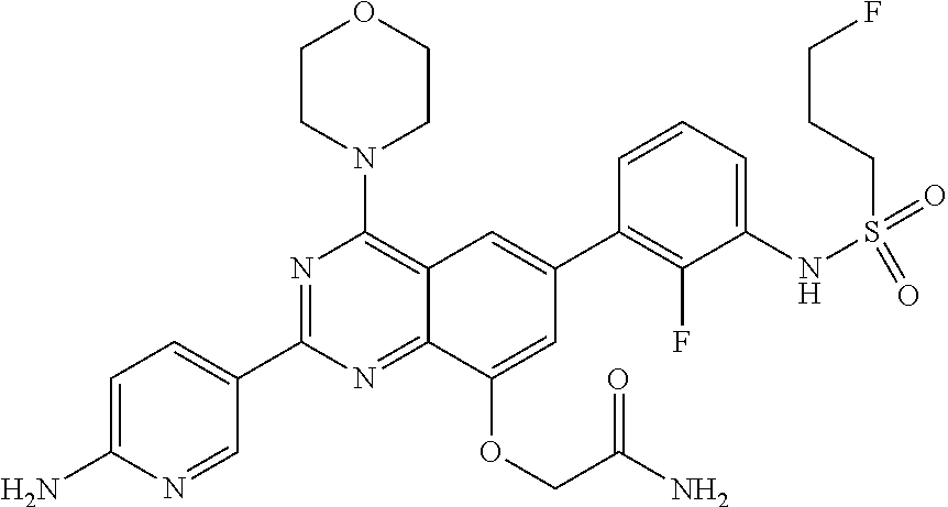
C1=C(N)N=CC(C2=NC(N3CCOCC3)=C3C(=N2)C(OCC(N)=O)=CC(C2=C(F)C(NS(=O)(=O)CCCF)=CC=C2)=C3)=C1
